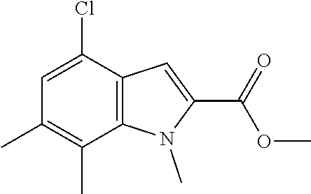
C12=C(C(Cl)=CC(C)=C1C)C=C(C(=O)OC)N2C
